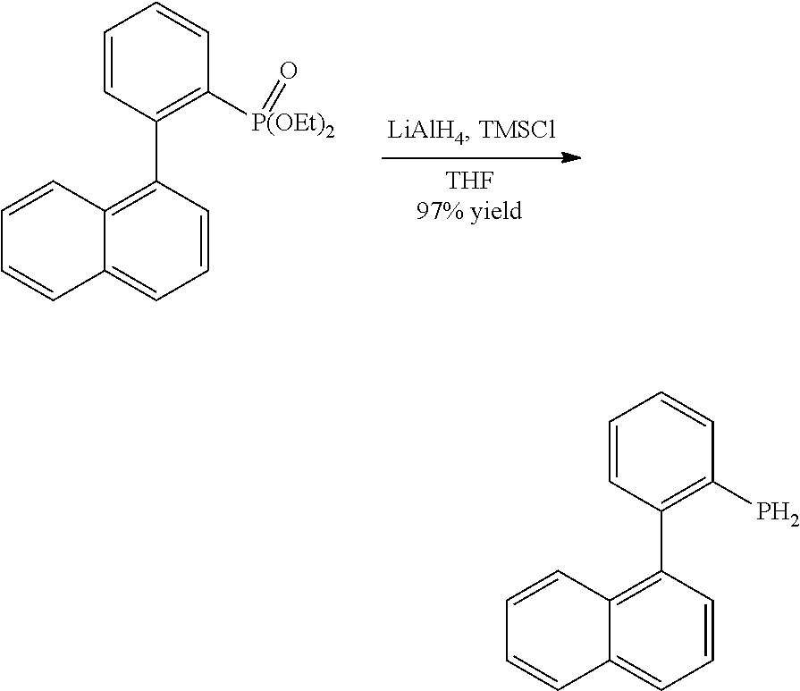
C1=CC=CC2=CC=CC(C3=C([P(OEt)2]=O)C=CC=C3)=C12.C1=CC=CC2=CC=CC(C3=C(P)C=CC=C3)=C12
